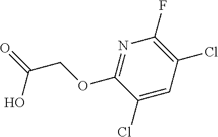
N1=C(OCC(=O)O)C(Cl)=CC(Cl)=C1F
